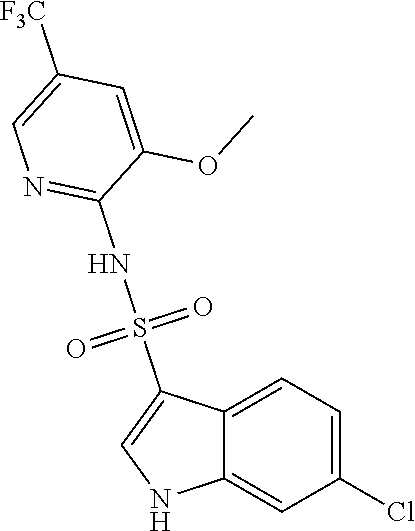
C12=CC=C(Cl)C=C1NC=C2S(NC1=NC=C([F3C])C=C1OC)(=O)=O
